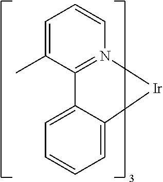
C1=C(C)C2=N(C=C1)[Ir]C1=CC=CC=C12
